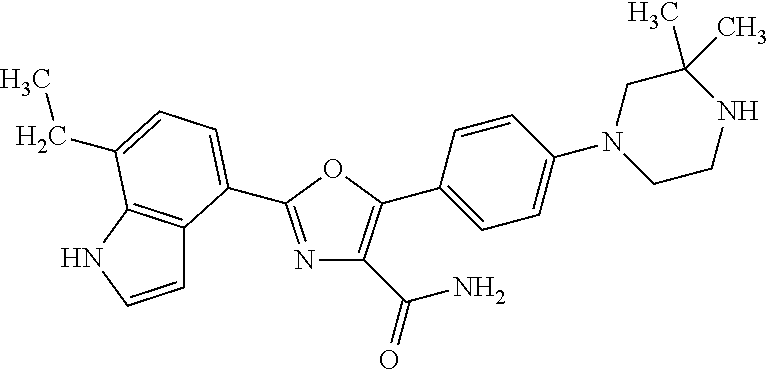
C1=CNC2=C1C(C1=NC(C(=O)N)=C(C3=CC=C(N4CCNC(C)(C)C4)C=C3)O1)=CC=C2CC
